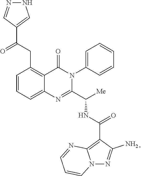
C1=CC=C2C(=C1CC(C1=CNN=C1)=O)C(=O)N(C1=CC=CC=C1)C(C([Me])NC(=O)C1=C3N(N=C1N)C=CC=N3)=N2
